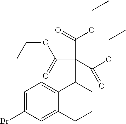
C1=C(Br)C=C2C(=C1)C(C(C(OCC)=O)(C(OCC)=O)C(=O)OCC)CCC2
